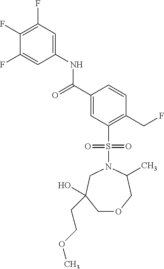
C1(F)=C(F)C=C(NC(C2=CC(S(=O)(=O)N3CC(CCOC)(O)COCC3C)=C(CF)C=C2)=O)C=C1F
